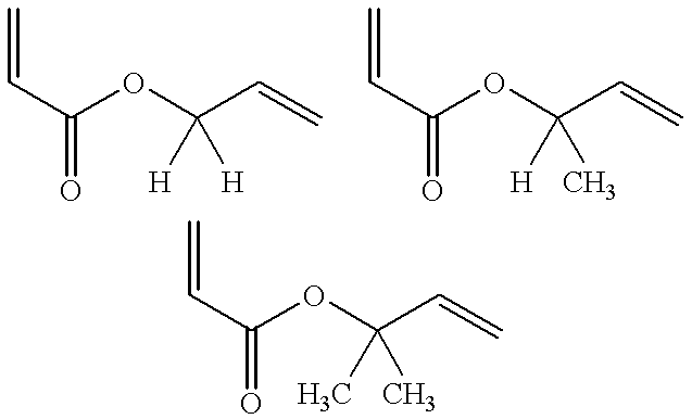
C(C(OC(C=C)([H])[H])=O)=C.C(C(OC(C=C)([H])C)=O)=C.C(C(OC(C=C)(C)C)=O)=C
